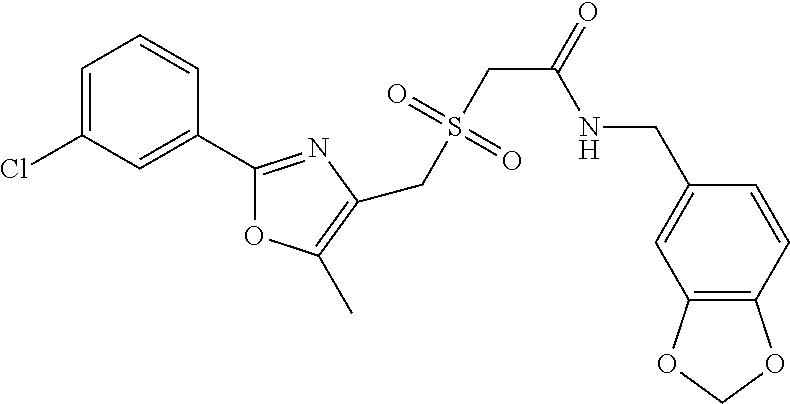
C1=C(Cl)C=C(C2=NC(CS(CC(=O)NCC3=CC4=C(C=C3)OCO4)(=O)=O)=C(C)O2)C=C1
